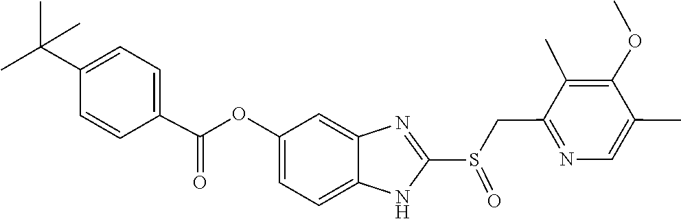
C1=CC(C(=O)OC2=CC=C3NC(S(CC4=NC=C(C)C(OC)=C4C)=O)=NC3=C2)=CC=C1C(C)(C)C
